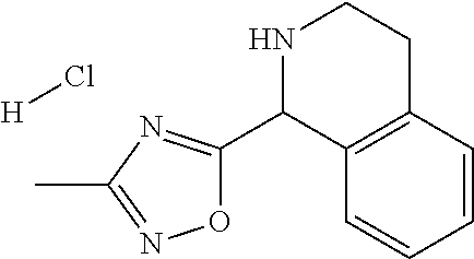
N1C(C2=NC(C)=NO2)C2=C(CC1)C=CC=C2.[H]Cl
